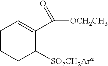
C1CCC([SO2CH2Ara])C(C([OCH2CH3])=O)=C1
